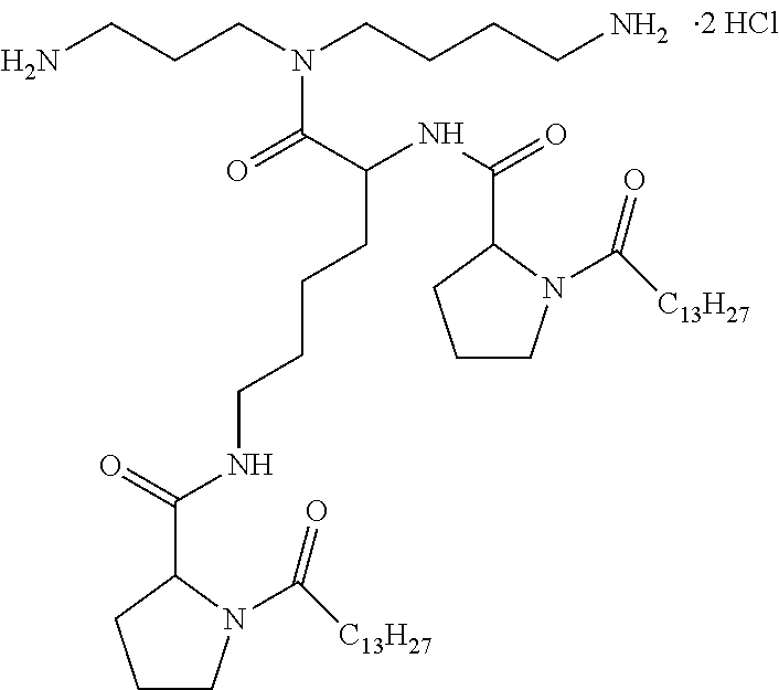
C1CN(C([C13H27])=O)C(C(=O)NCCCCC(NC(=O)C2CCCN2C([C13H27])=O)C(=O)N(CCCN)CCCCN)C1
